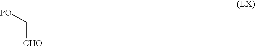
C([CHO])[PO]
